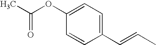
CC(OC1=CC=C(C=CC)C=C1)=O
